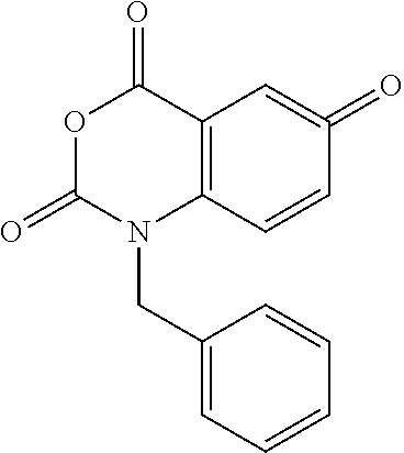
O1C(=O)N(CC2=CC=CC=C2)C2=C(C1=O)C=C(=O)C=C2
